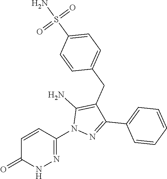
C1=CC(N2N=C(C3=CC=CC=C3)C(CC3=CC=C(S(N)(=O)=O)C=C3)=C2N)=NNC1=O
